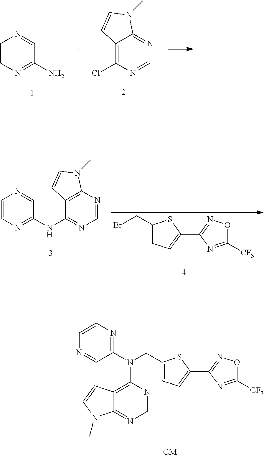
C1=CN=C(N)C=N1.C12=C(Cl)N=CN=C1N(C)C=C2.C1(CBr)=CC=C(C2=NOC([CF3])=N2)S1.C1=CN=C(NC2=NC=NC3=C2C=CN3C)C=N1.C1(CN(C2=NC=CN=C2)C2=C3C(=NC=N2)N(C)C=C3)=CC=C(C2=NOC([CF3])=N2)S1.[CM]
